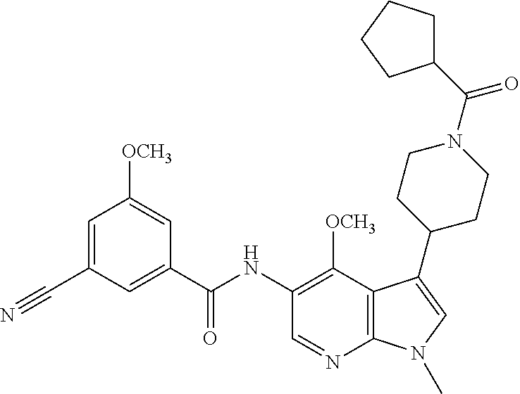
C1=C(C#N)C=C(C(NC2=C([OCH3])C3=C(N=C2)N(C)C=C3C2CCN(C(C3CCCC3)=O)CC2)=O)C=C1[OCH3]
